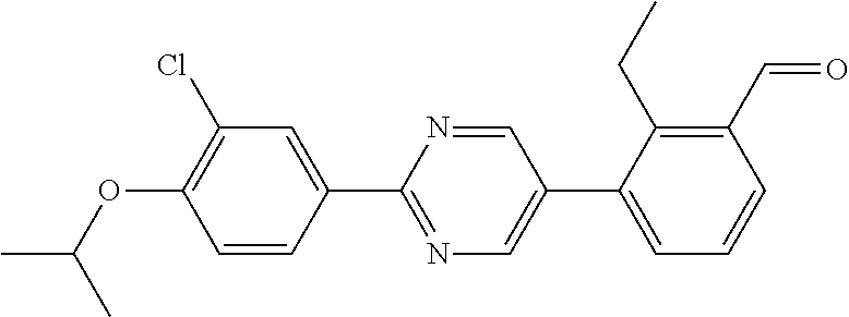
CC(OC1=C(Cl)C=C(C2=NC=C(C3=CC=CC(C=O)=C3CC)C=N2)C=C1)C
